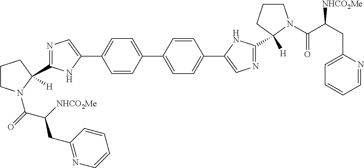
C1=CC(C2=CC=C(C3=CN=C(C4([H])CCCN4C(C(CC4=CC=CC=N4)[NHCO2Me])=O)N3)C=C2)=CC=C1C1=CN=C(C2([H])CCCN2C(=O)C(CC2=NC=CC=C2)[NHCO2Me])N1
